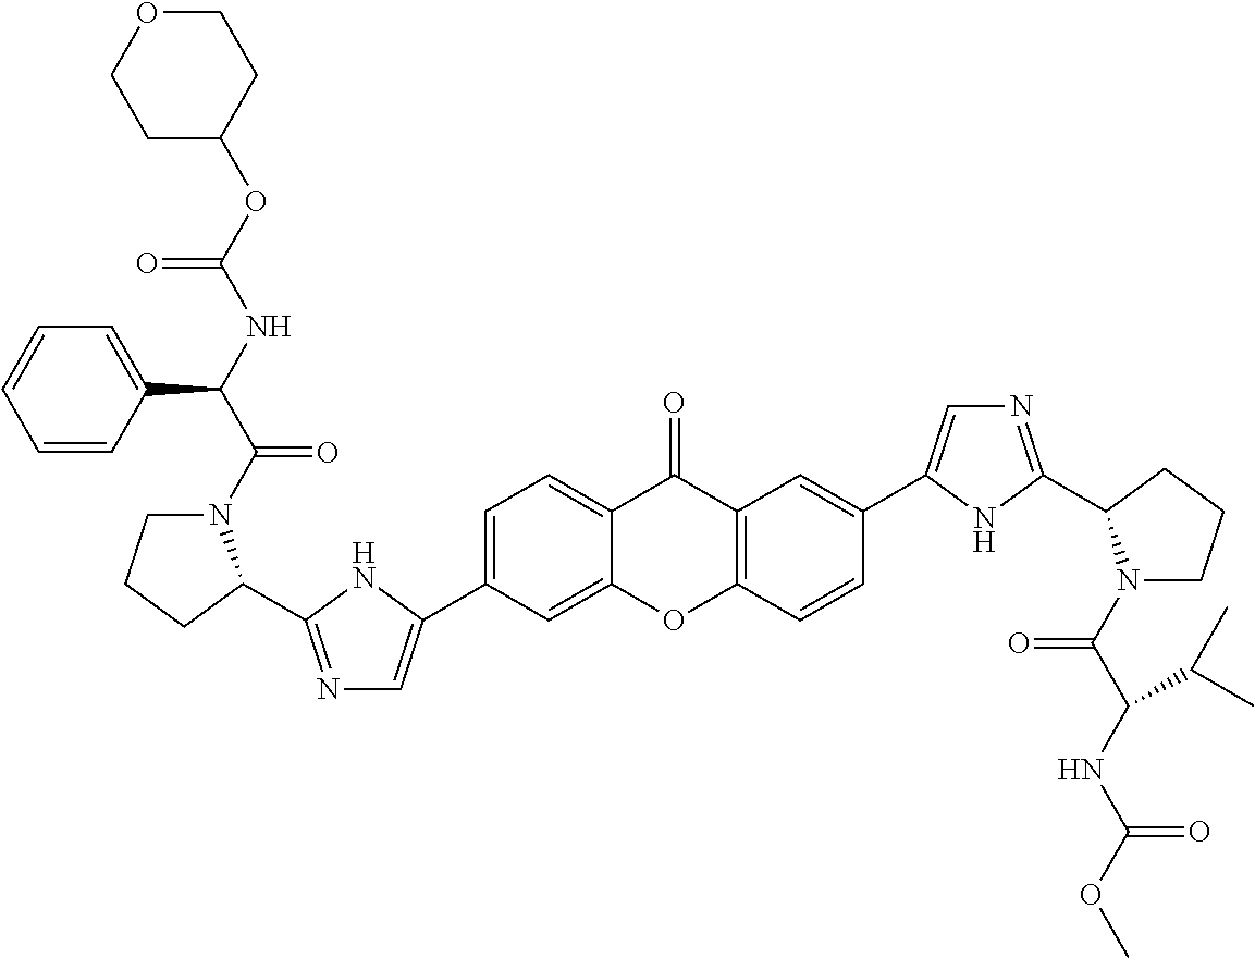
C1=C(C2=CN=C(C3N(C(C(NC(OC4CCOCC4)=O)C4=CC=CC=C4)=O)CCC3)N2)C=C2C(=C1)C(=O)C1=C(O2)C=CC(C2=CN=C(C3N(C(C(NC(OC)=O)C(C)C)=O)CCC3)N2)=C1
